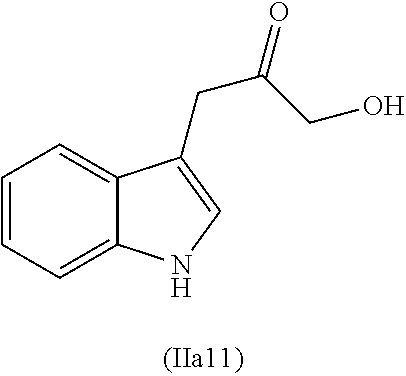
C1=C2C(=CC=C1)C(CC(CO)=O)=CN2
